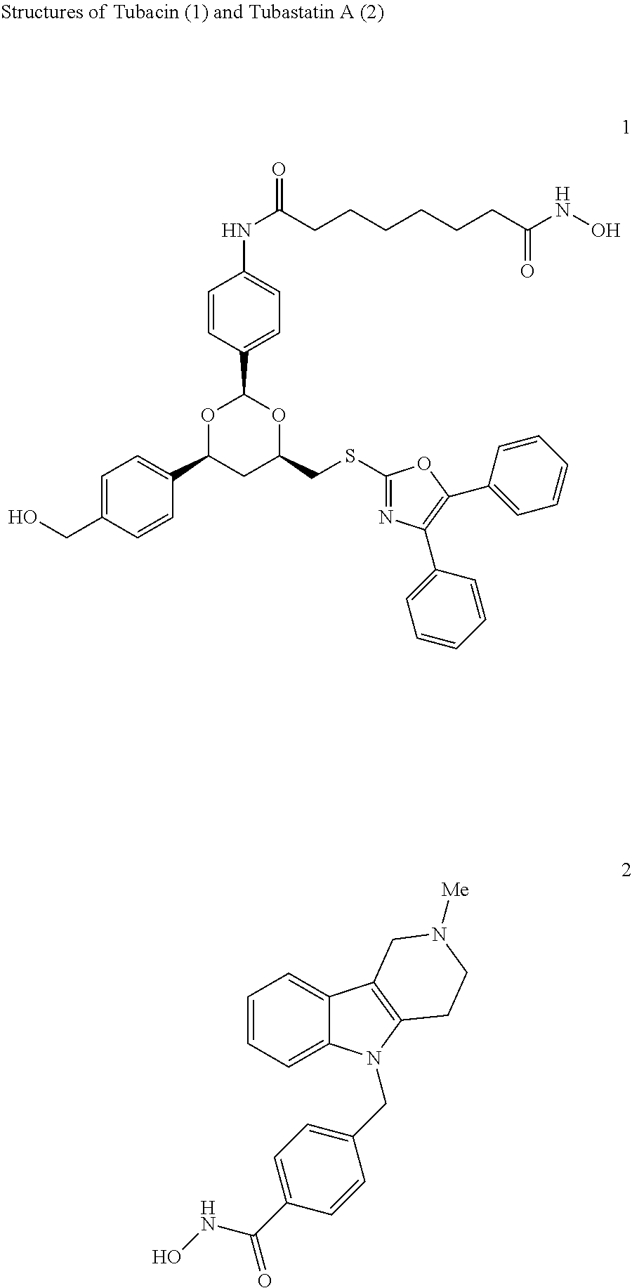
C1=CC(C2OC(C3=CC=C(CO)C=C3)CC(CSC3=NC(C4=CC=CC=C4)=C(C4=CC=CC=C4)O3)O2)=CC=C1NC(=O)CCCCCCC(NO)=O.C1=CC=C2C(=C1)C1=C(N2CC2=CC=C(C(=O)NO)C=C2)CCN([Me])C1
